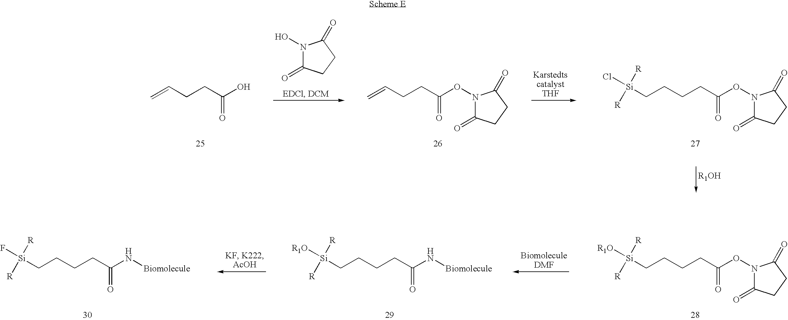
N1(O)C(=O)CCC1=O.C=CCCC(O)=O.C=CCCC(ON1C(=O)CCC1=O)=O.[Si](CCCCC(ON1C(=O)CCC1=O)=O)([R])([R])Cl.[Si](CCCCC(N[Biomolecule])=O)([R])([R])F.[Si](CCCCC(N[Biomolecule])=O)([R])([R])[R1O].[Si](CCCCC(ON1C(=O)CCC1=O)=O)([R])([R])[R1O]
